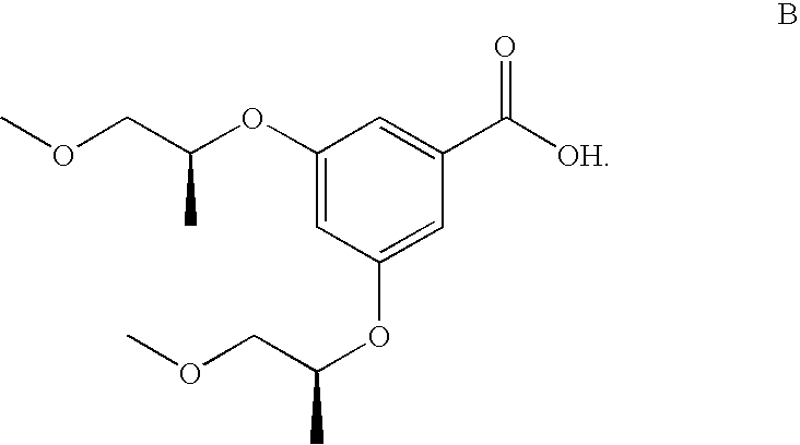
C1(OC(COC)C)=CC(OC(COC)C)=CC(C([OH])=O)=C1
